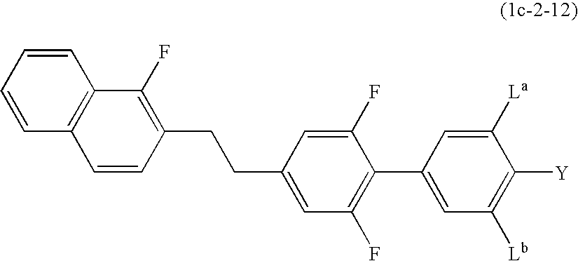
C1=CC2=C(C=C1)C(F)=C(CCC1=CC(F)=C(C3=CC([Lb])=C([Y])C([La])=C3)C(F)=C1)C=C2
